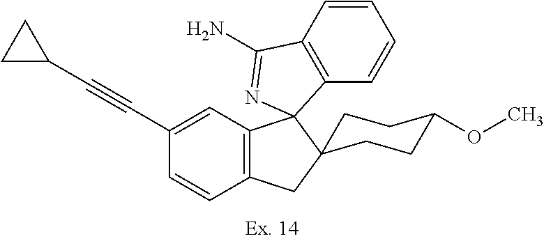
C12=C(C=C(C#CC3CC3)C=C1)C1(C3(C2)CCC(OC)CC3)C2=C(C=CC=C2)C(N)=N1
